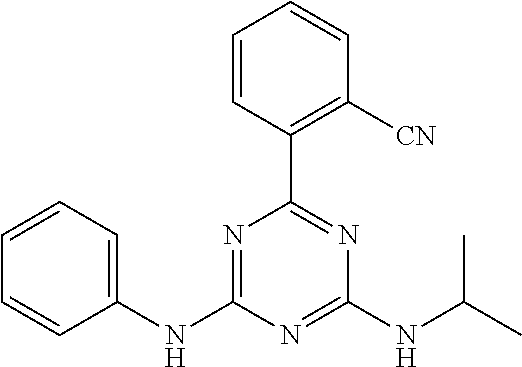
C1=CC(C2=NC(NC(C)C)=NC(NC3=CC=CC=C3)=N2)=C([CN])C=C1
